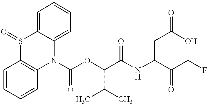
C1=CC=CC2=C1S(=O)C1=CC=CC=C1N2C(OC(C(NC(C(CF)=O)CC(=O)O)=O)C(C)C)=O
